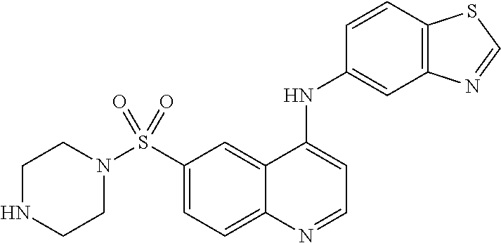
C1(S(=O)(=O)N2CCNCC2)=CC=C2C(=C1)C(NC1=CC3=C(C=C1)SC=N3)=CC=N2
